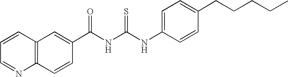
C1(C(NC(NC2=CC=C(CCCCC)C=C2)=S)=O)=CC2=C(C=C1)N=CC=C2
